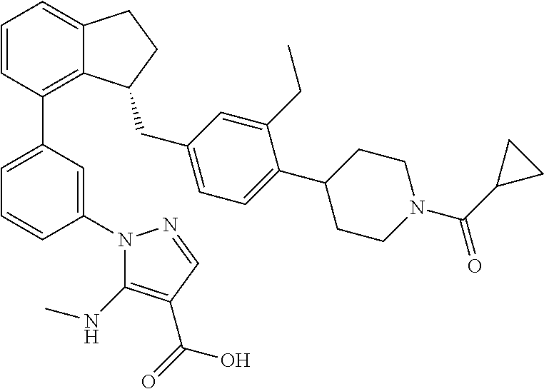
C1=CC(C2=CC=CC(N3C(NC)=C(C(=O)O)C=N3)=C2)=C2C(=C1)CCC2CC1=CC=C(C2CCN(C(C3CC3)=O)CC2)C(CC)=C1
